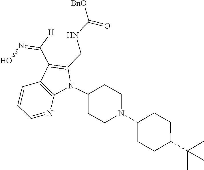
N1(C2CCN(C3CCC(C(C)(C)C)CC3)CC2)C(CNC([BnO])=O)=C(C([H])=NO)C2=C1N=CC=C2
